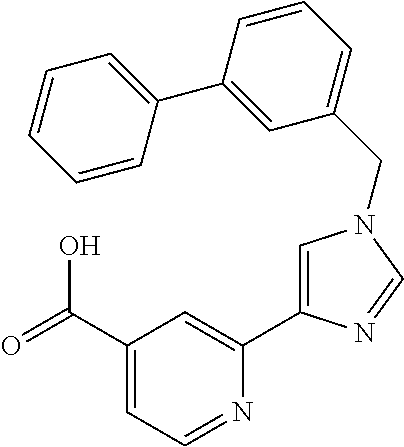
C1(C(=O)O)=CC=NC(C2=CN(CC3=CC=CC(C4=CC=CC=C4)=C3)C=N2)=C1
